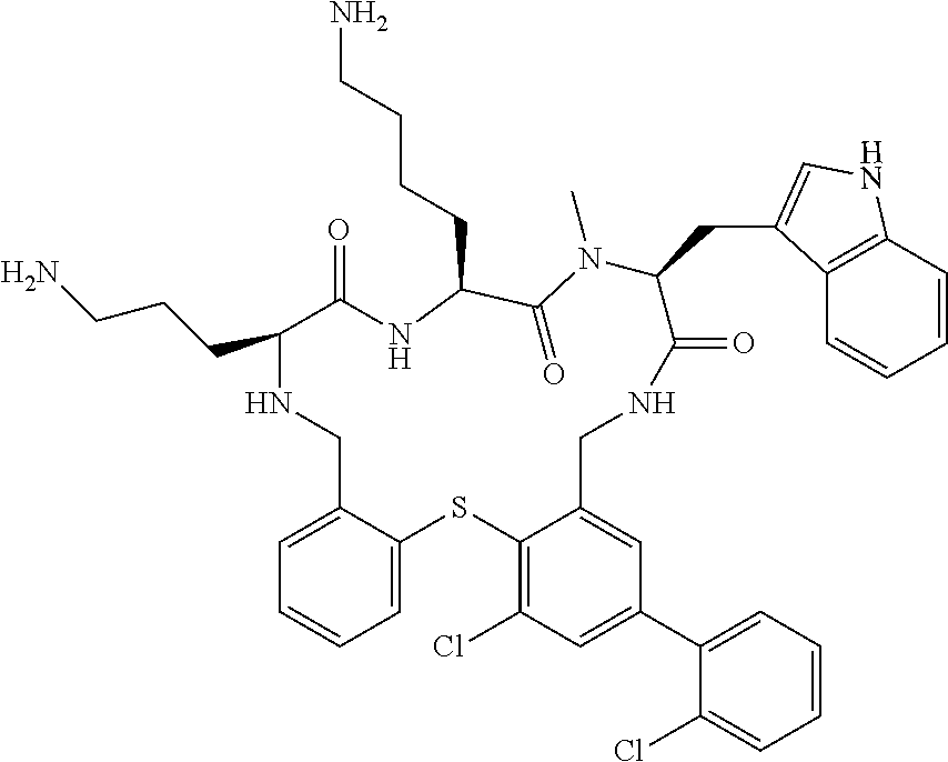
C1=C2C(=CC=C1)SC1=C(Cl)C=C(C3=CC=CC=C3Cl)C=C1CNC(=O)C(CC1=CNC3=C1C=CC=C3)N(C)C(=O)C(CCCCN)NC(=O)C(CCCN)NC2
